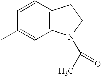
C1=CC2=C(C=C1C)N(C(C)=O)CC2
